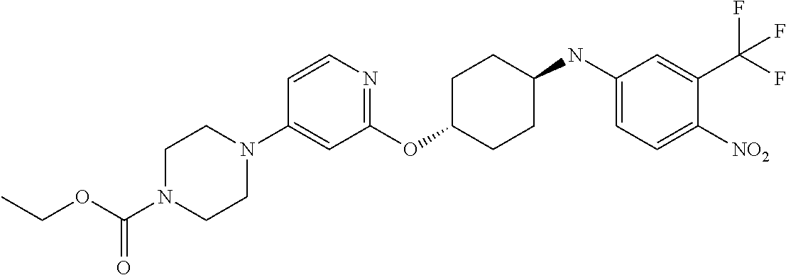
C1(OC2CCC(NC3=CC=C([NO2])C(C(F)(F)F)=C3)CC2)=NC=CC(N2CCN(C(OCC)=O)CC2)=C1
